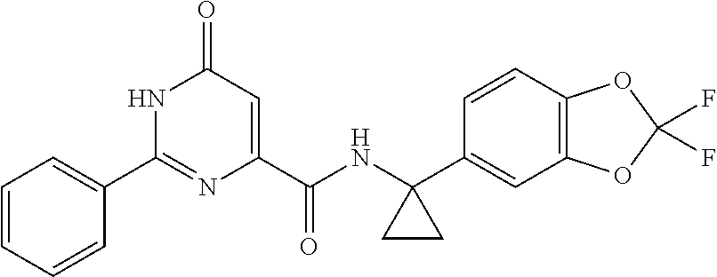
C1(C2=NC(C(NC3(C4=CC5=C(C=C4)OC(F)(F)O5)CC3)=O)=CC(=O)N2)=CC=CC=C1
